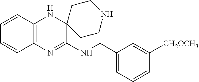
C12=C(N=C(NCC3=CC=CC([CH2OCH3])=C3)C3(N1)CCNCC3)C=CC=C2
